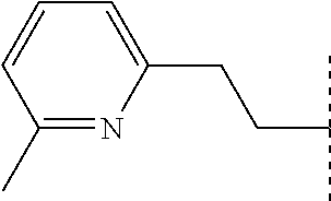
C(C(C)C)CC1=CC=CC(C)=N1
